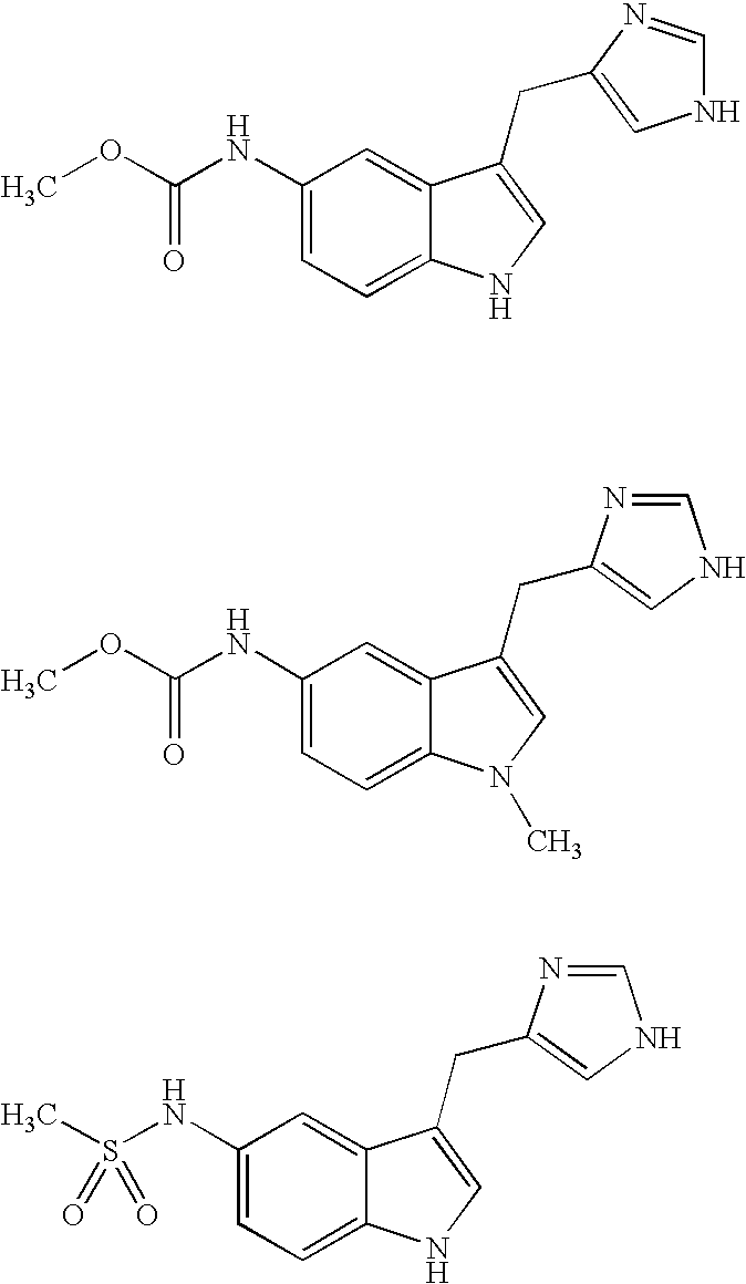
C1(NC(OC)=O)=CC=C2C(=C1)C(CC1=CNC=N1)=CN2.C1(NC(OC)=O)=CC=C2C(=C1)C(CC1=CNC=N1)=CN2C.C1(NS(C)(=O)=O)=CC=C2C(=C1)C(CC1=CNC=N1)=CN2
